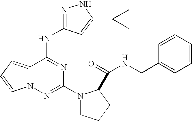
C1(CNC(=O)C2N(C3=NN4C(=CC=C4)C(NC4=NNC(C5CC5)=C4)=N3)CCC2)=CC=CC=C1
